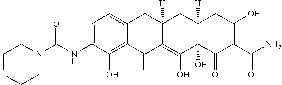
C1=C(NC(N2CCOCC2)=O)C(O)=C2C(=C1)CC1([H])C(=C(O)C3(O)C([H])(C1)CC(O)=C(C(N)=O)C3=O)C2=O
